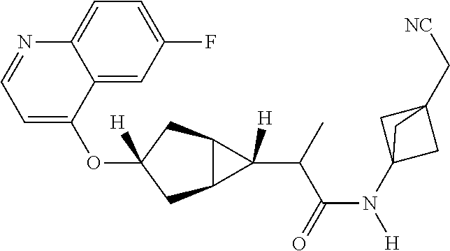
C12C(CC(OC3=CC=NC4=CC=C(F)C=C34)([H])C1)C2([H])C(C(=O)N([H])C12CC(C[NC])(C1)C2)C
